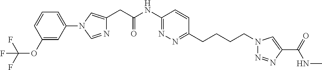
C1(CC(NC2=NN=C(CCCCN3N=NC(C(NC)=O)=C3)C=C2)=O)=CN(C2=CC=CC(OC(F)(F)F)=C2)C=N1
